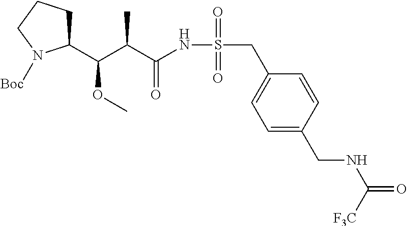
C1(C(C(C(NS(CC2=CC=C(CNC(=O)[F3C])C=C2)(=O)=O)=O)C)OC)CCCN1[Boc]
